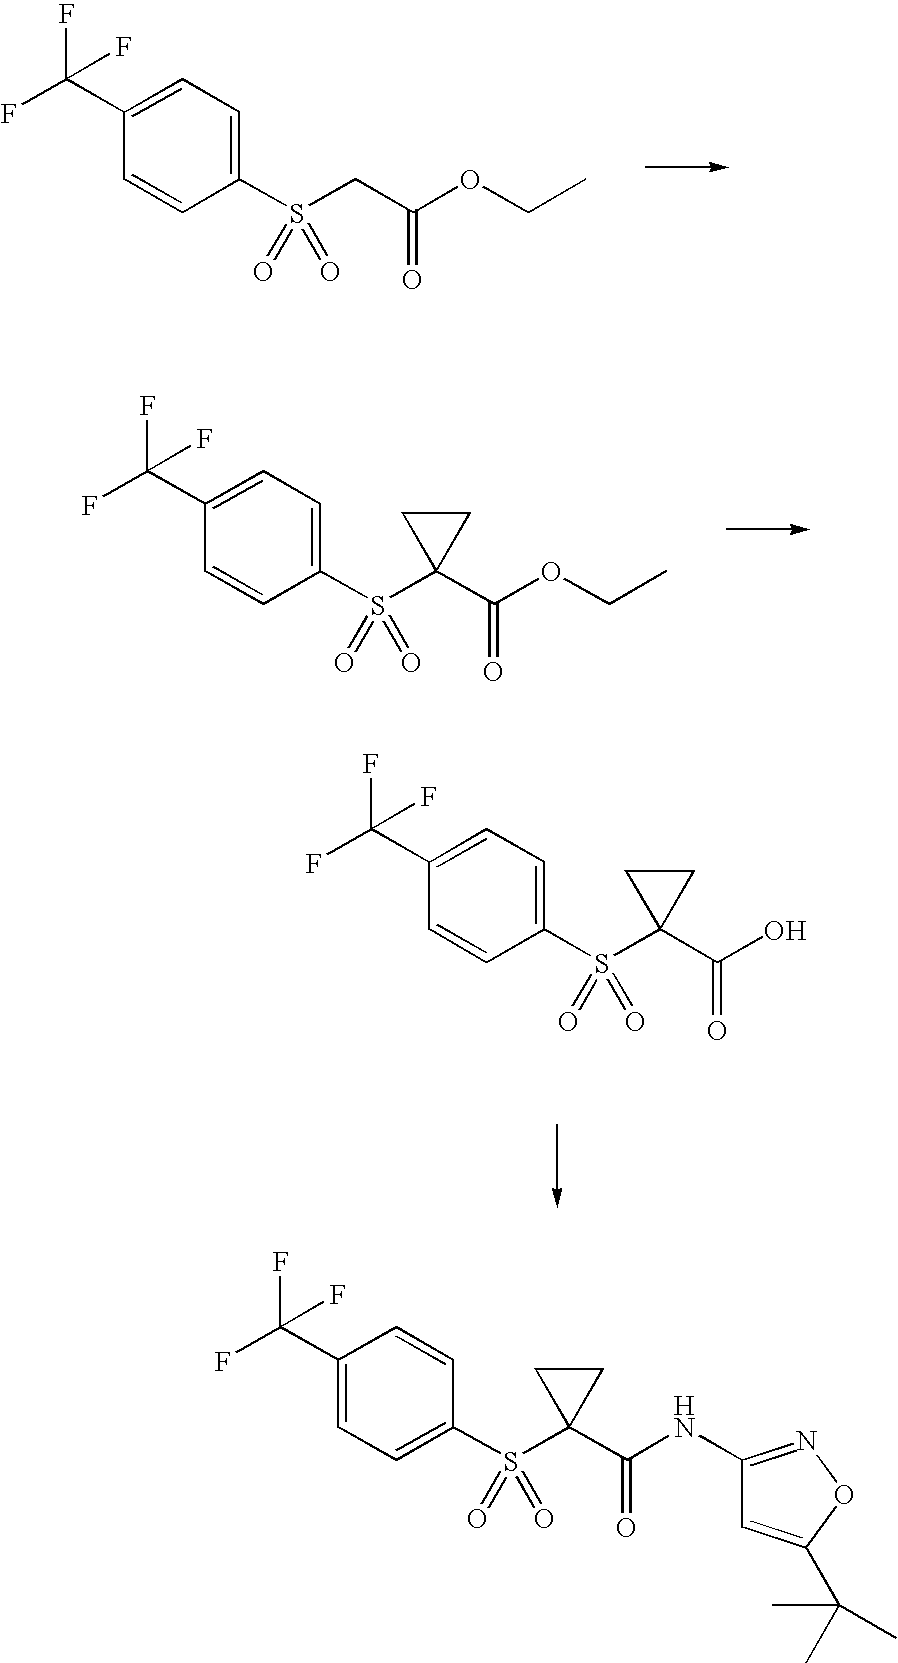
C1(C(F)(F)F)=CC=C(S(CC(OCC)=O)(=O)=O)C=C1.C1(C(F)(F)F)=CC=C(S(C2(C(OCC)=O)CC2)(=O)=O)C=C1.C1(C(F)(F)F)=CC=C(S(C2(C(NC3=NOC(C(C)(C)C)=C3)=O)CC2)(=O)=O)C=C1.C1(C(F)(F)F)=CC=C(S(C2(C(O)=O)CC2)(=O)=O)C=C1
